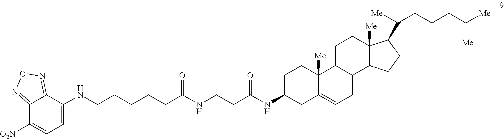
C12=NON=C1C(NCCCCCC(=O)NCCC(NC1CC3=CCC4C(C3([Me])CC1)CCC1([Me])C4CCC1C([Me])CCCC([Me])[Me])=O)=CC=C2[O2N]
